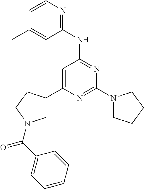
N1=C(N2CCCC2)N=C(NC2=NC=CC(C)=C2)C=C1C1CN(C(=O)C2=CC=CC=C2)CC1
